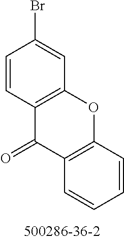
C12=C(C=C(Br)C=C1)OC1=C(C2=O)C=CC=C1
